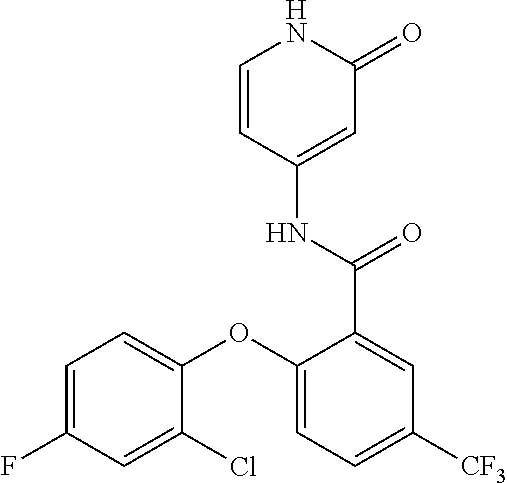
C1=CC(NC(=O)C2=CC([CF3])=CC=C2OC2=CC=C(F)C=C2Cl)=CC(=O)N1
